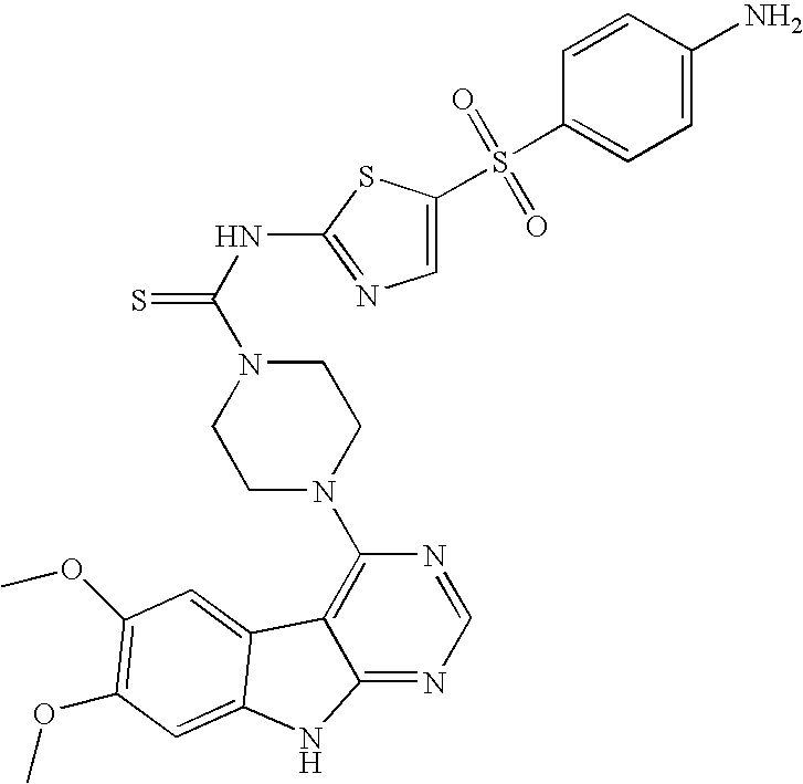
C1(NC(=S)N2CCN(C3=C4C(=NC=N3)NC3=CC(OC)=C(OC)C=C43)CC2)=NC=C(S(C2=CC=C(N)C=C2)(=O)=O)S1
